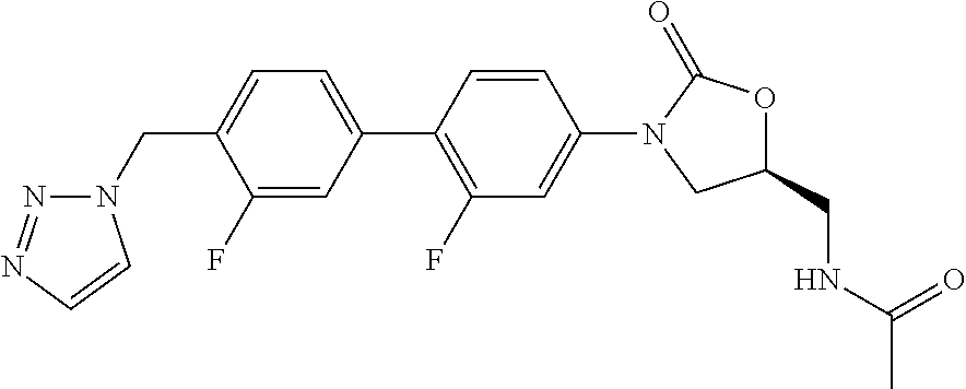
C(C1=CC=C(C2=C(F)C=C(N3C(=O)OC(CNC(C)=O)C3)C=C2)C=C1F)N1N=NC=C1
